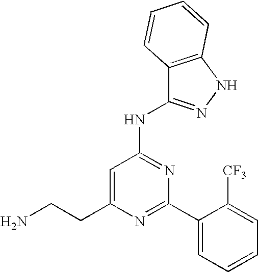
C1=C(CCN)N=C(C2=CC=CC=C2[CF3])N=C1NC1=NNC2=C1C=CC=C2
